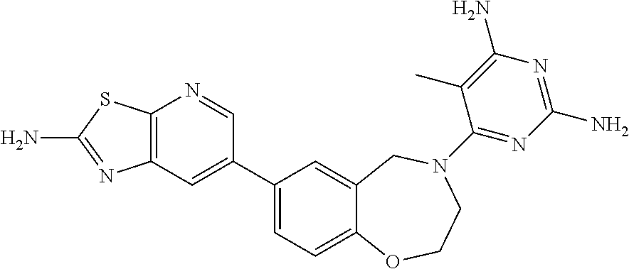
C12=C(C=C(C3=CC=C4C(=C3)CN(C3=NC(N)=NC(N)=C3C)CCO4)C=N1)N=C(N)S2
